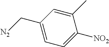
C1(C)=CC(C[N2])=CC=C1[NO2]
